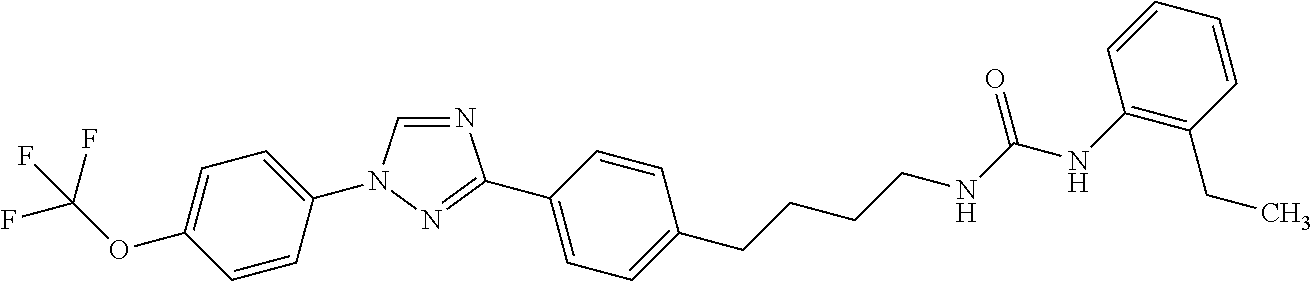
N1=CN(C2=CC=C(OC(F)(F)F)C=C2)N=C1C1=CC=C(CCCCNC(=O)NC2=C(CC)C=CC=C2)C=C1
